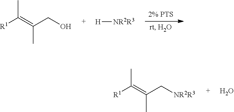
CC([R1])=C(CO)C.[H][NR2R3].CC([R1])=C(C[NR2R3])C.O
